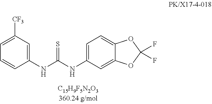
C1=C([CF3])C=C(NC(NC2=CC=C3C(=C2)OC(F)(F)O3)=S)C=C1
